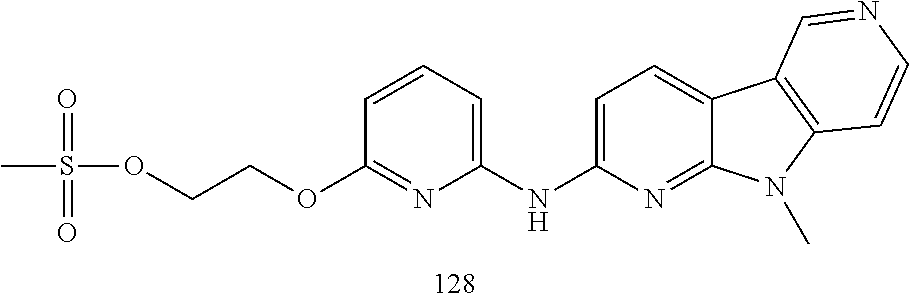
C1=C(NC2=CC=CC(OCCOS(C)(=O)=O)=N2)N=C2C(=C1)C1=C(N2C)C=CN=C1
